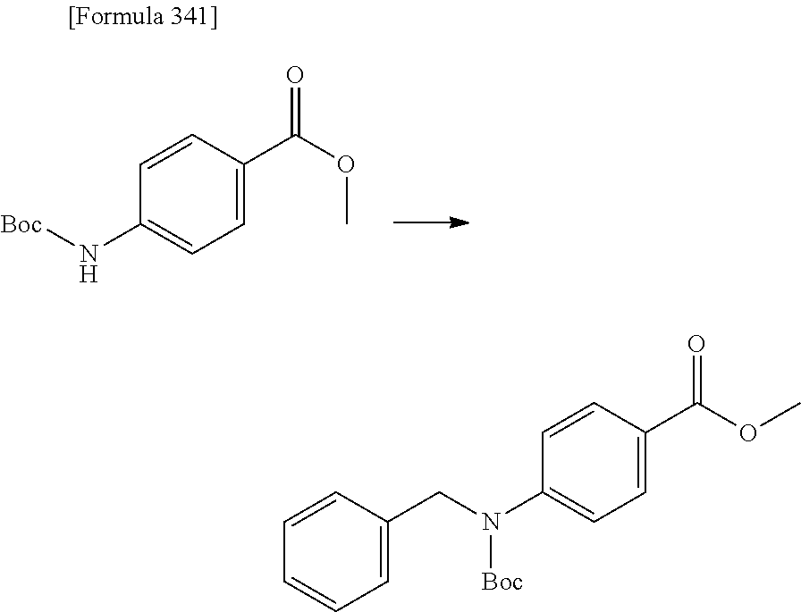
C1=C(C(OC)=O)C=CC(N[Boc])=C1.C1=C(CN([Boc])C2=CC=C(C(OC)=O)C=C2)C=CC=C1
